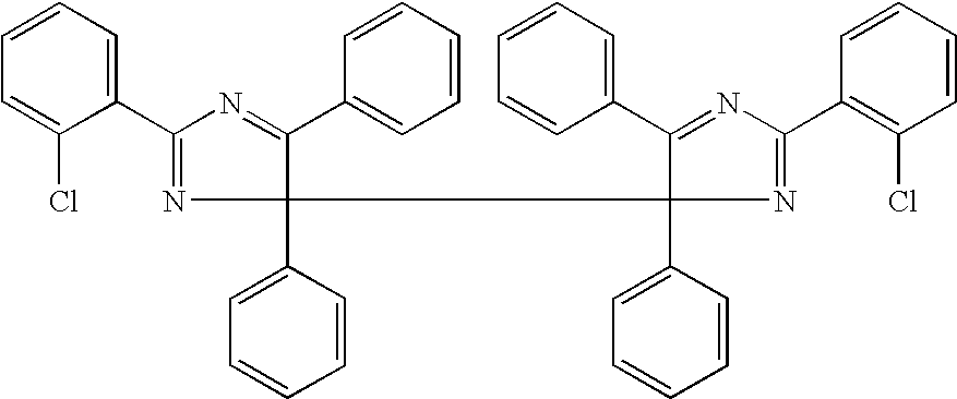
C1(C2=NC(C3(C4=CC=CC=C4)C(C4=CC=CC=C4)=NC(C4=C(Cl)C=CC=C4)=N3)(C3=CC=CC=C3)C(C3=CC=CC=C3)=N2)=CC=CC=C1Cl
